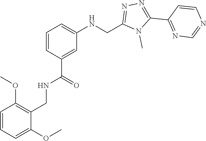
N1=C(C2=NN=C(CNC3=CC=CC(C(NCC4=C(OC)C=CC=C4OC)=O)=C3)N2C)C=CN=C1
